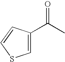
C1=C(C(C)=O)C=CS1
